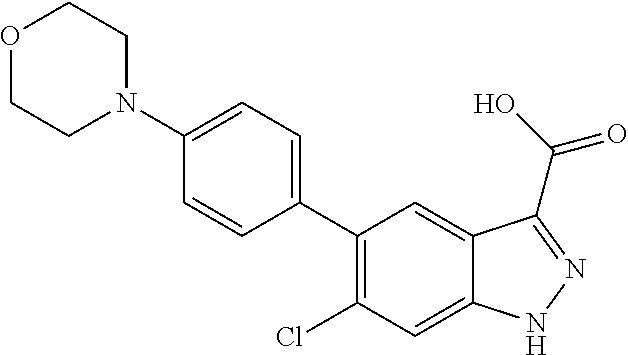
C1(C2=CC=C(N3CCOCC3)C=C2)=C(Cl)C=C2C(=C1)C(C(=O)O)=NN2
